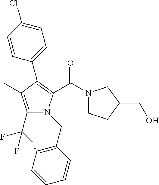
C1(C(F)(F)F)=C(C)C(C2=CC=C(Cl)C=C2)=C(C(N2CCC(CO)C2)=O)N1CC1=CC=CC=C1
